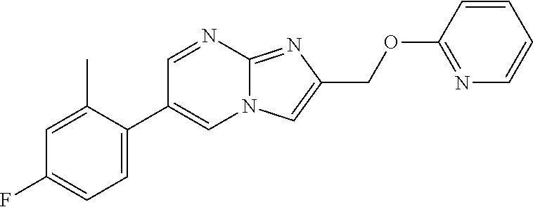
C1=C(C2=CN3C(=NC(COC4=NC=CC=C4)=C3)N=C2)C(C)=CC(F)=C1
